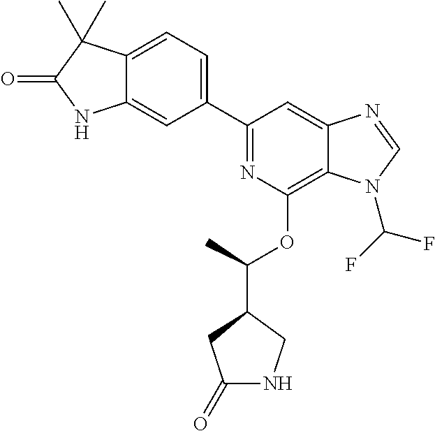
C1(C2=CC=C3C(=C2)NC(=O)C3(C)C)=NC(OC(C2CC(=O)NC2)C)=C2C(=C1)N=CN2C(F)F
